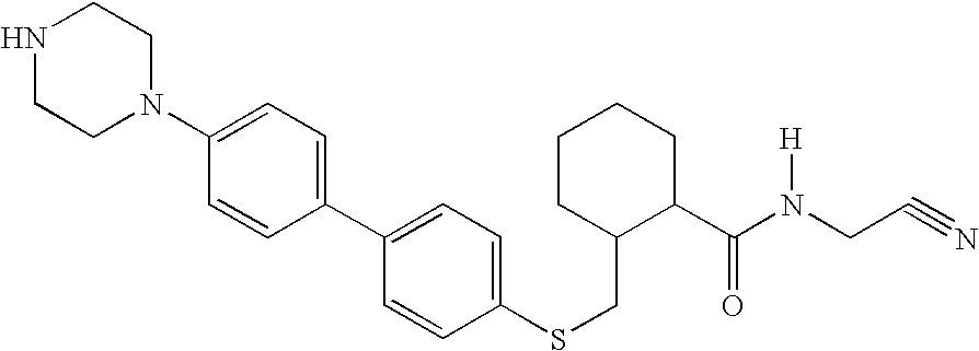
N1CCN(C2=CC=C(C3=CC=C(SCC4C(C(N(CC#N)[H])=O)CCCC4)C=C3)C=C2)CC1
